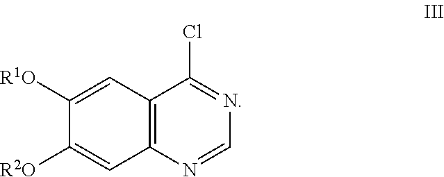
C1([R1O])=CC2=C(C=C1[R2O])N=CN=C2Cl
